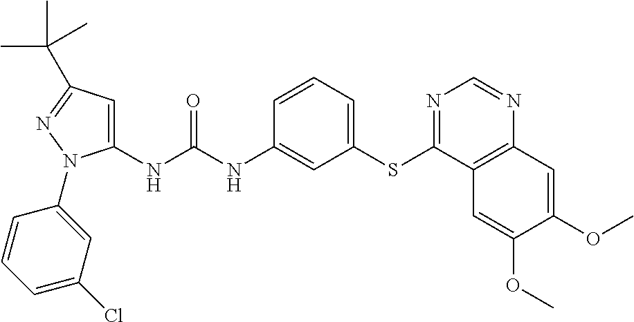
C1(NC(NC2=CC(SC3=NC=NC4=C3C=C(OC)C(OC)=C4)=CC=C2)=O)=CC(C(C)(C)C)=NN1C1=CC(Cl)=CC=C1
